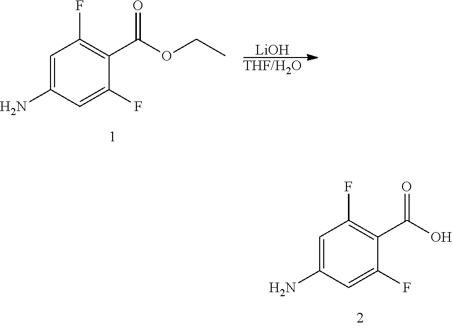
[THF/H2O].[LiOH].C1=C(N)C=C(F)C(C(OCC)=O)=C1F.C1=C(N)C=C(F)C(C(O)=O)=C1F
